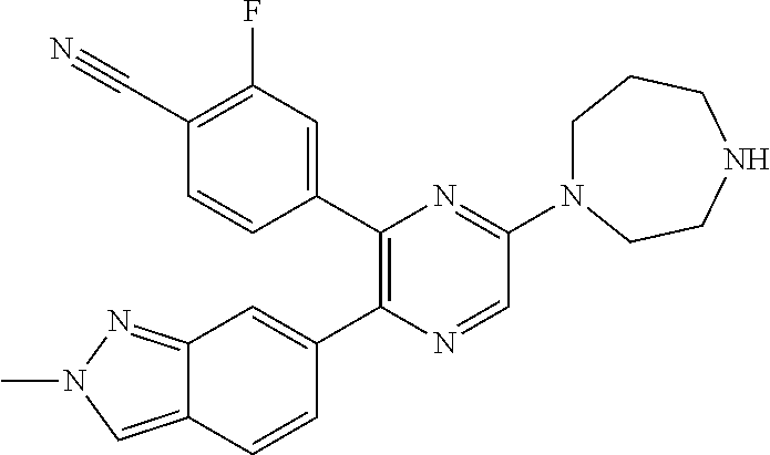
C12=CN(C)N=C1C=C(C1=C(C3=CC(F)=C(C#N)C=C3)N=C(N3CCCNCC3)C=N1)C=C2
